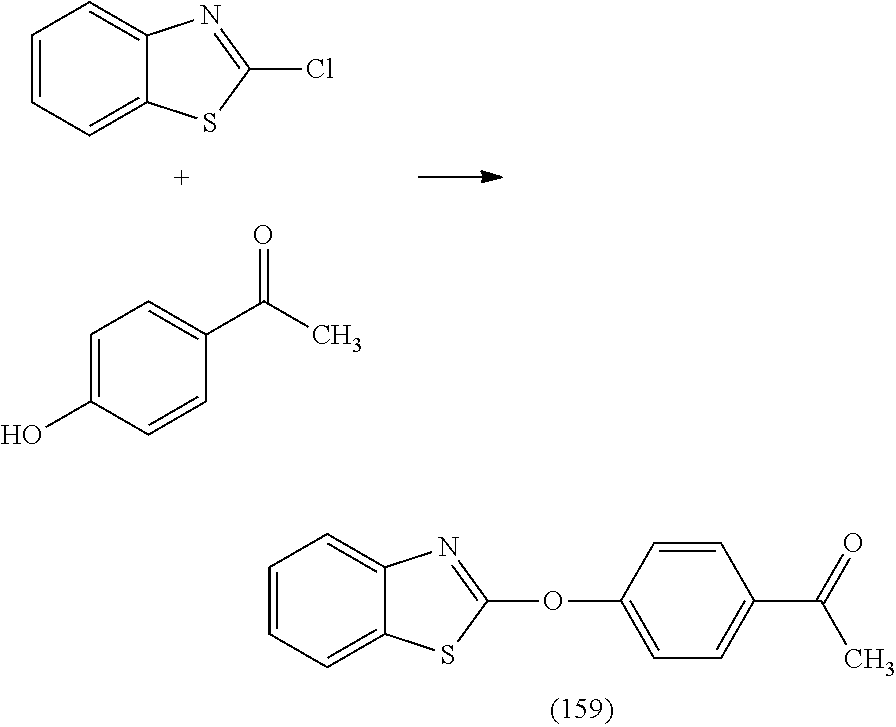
C1=C(OC2=NC3=CC=CC=C3S2)C=CC(C(=O)C)=C1.C1=C2N=C(Cl)SC2=CC=C1.C1=C(O)C=CC(C(=O)C)=C1
